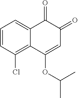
C1=CC(Cl)=C2C(=C1)C(=O)C(=O)C=C2OC(C)C
